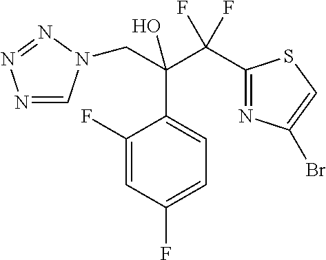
N1=CN(CC(C2=CC=C(F)C=C2F)(C(C2=NC(Br)=CS2)(F)F)O)N=N1
